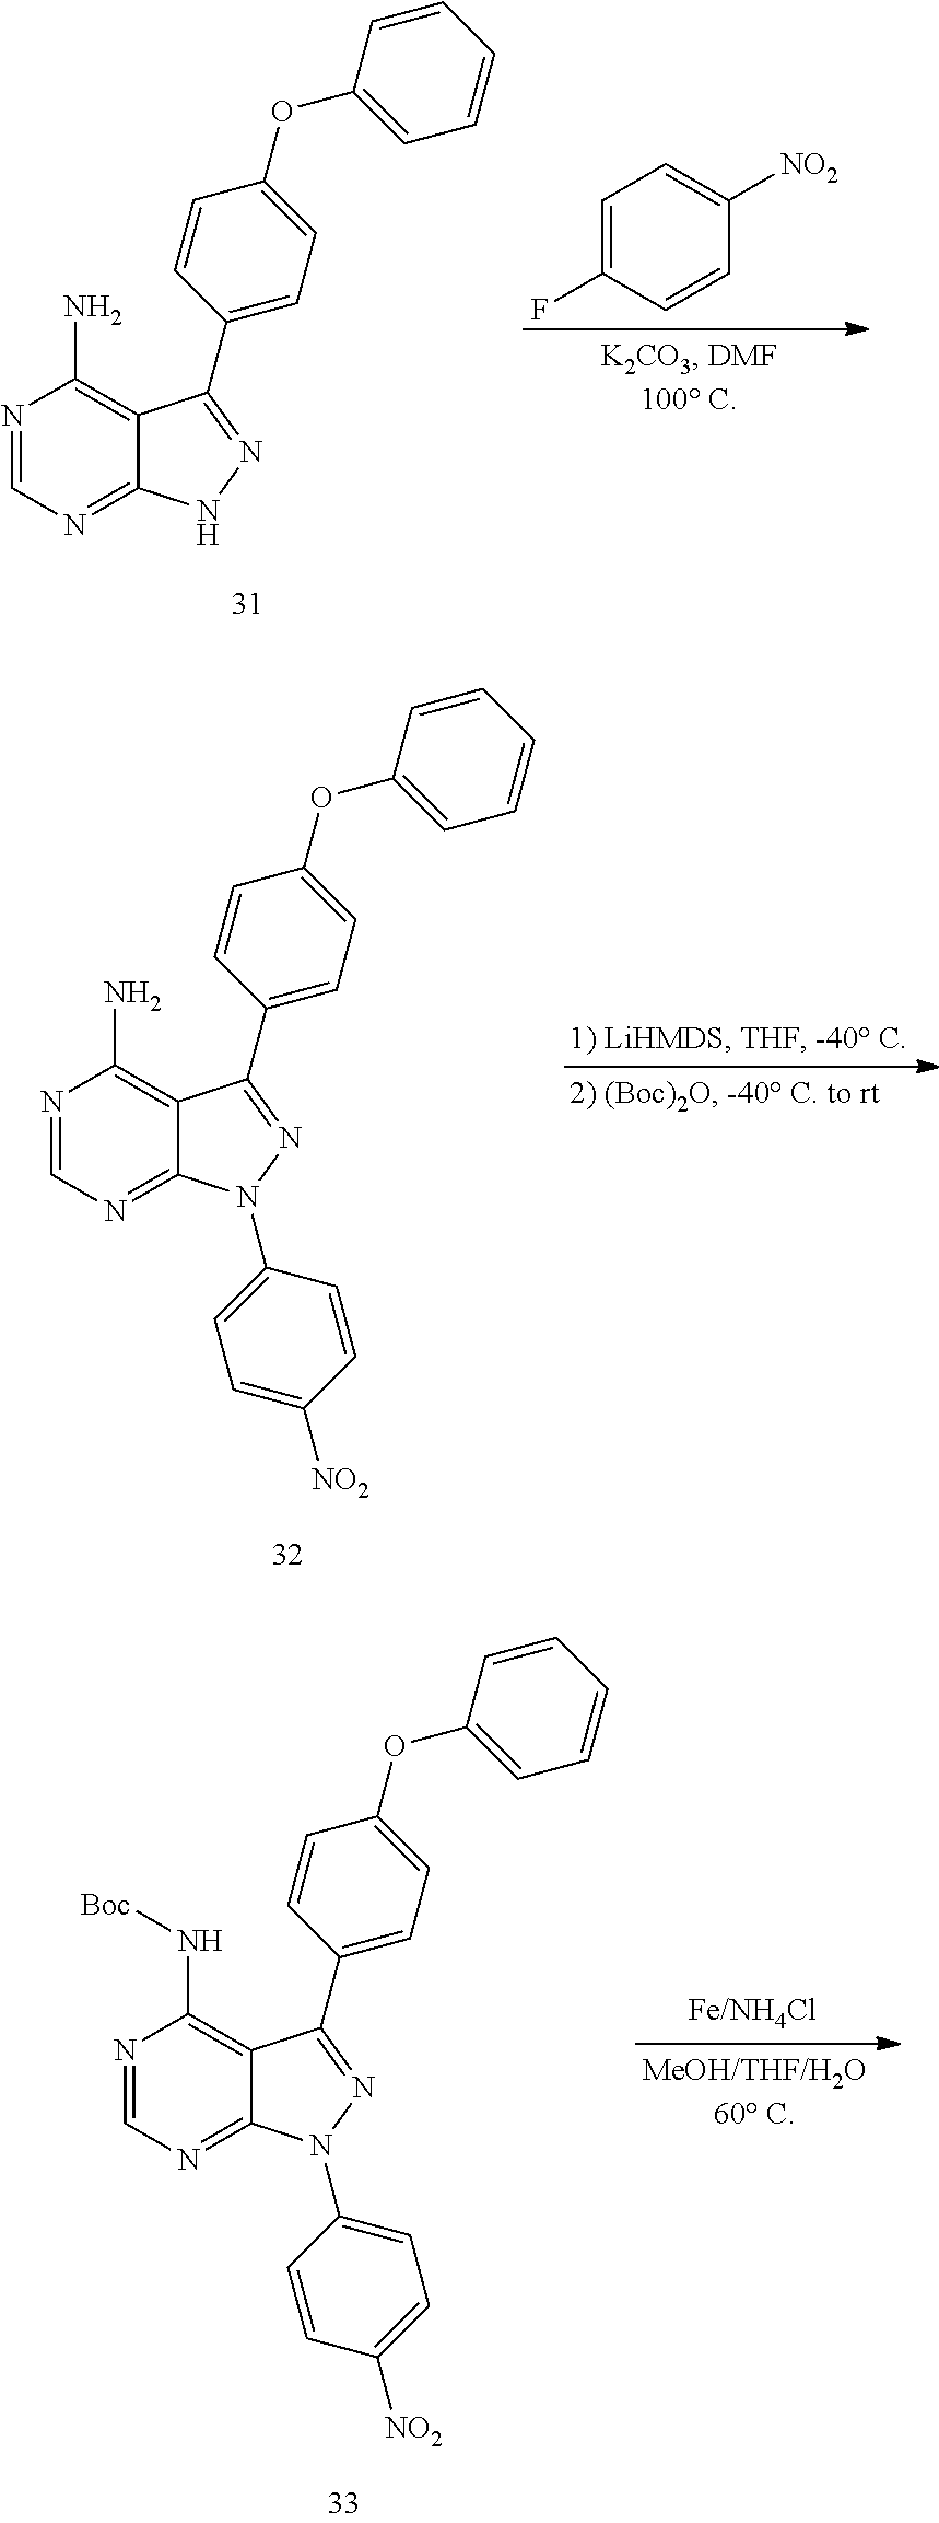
N1=CN=C2C(=C1N)C(C1=CC=C(OC3=CC=CC=C3)C=C1)=NN2.C1=C(F)C=CC([NO2])=C1.N1=CN=C2C(=C1N)C(C1=CC=C(OC3=CC=CC=C3)C=C1)=NN2C1=CC=C([NO2])C=C1.N1=CN=C2C(=C1N[Boc])C(C1=CC=C(OC3=CC=CC=C3)C=C1)=NN2C1=CC=C([NO2])C=C1
